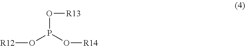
O(P(O[R14])O[R13])[R12]
